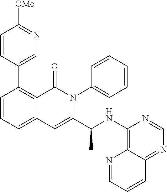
C1=CC=C2C(=C1C1=CN=C([OMe])C=C1)C(=O)N(C1=CC=CC=C1)C(C(C)NC1=C3C(=NC=N1)C=CC=N3)=C2
